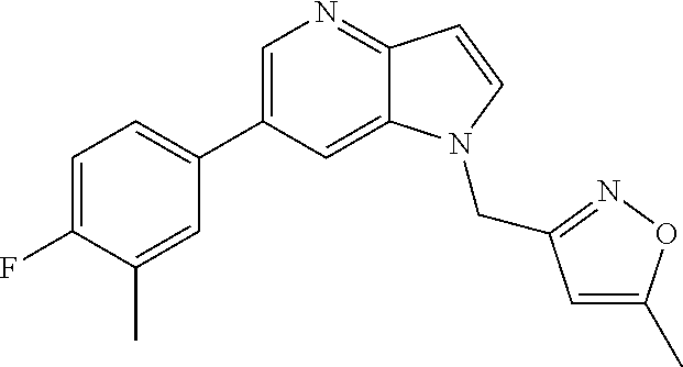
C1=C(C2=CC=C(F)C(C)=C2)C=C2C(=N1)C=CN2CC1=NOC(C)=C1
